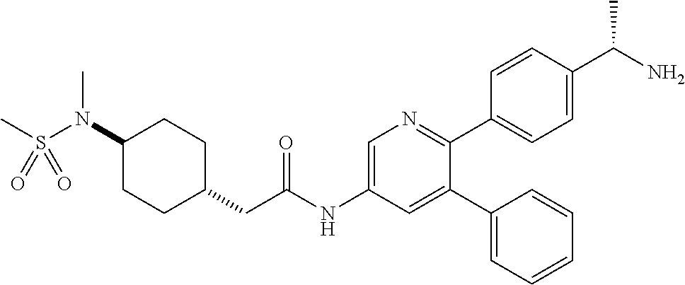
C1(N(S(=O)(C)=O)C)CCC(CC(NC2=CN=C(C3=CC=C(C(N)C)C=C3)C(C3=CC=CC=C3)=C2)=O)CC1
